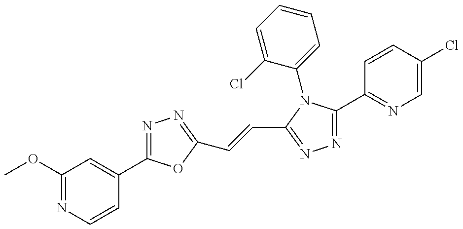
COC1=NC=CC(C2=NN=C(C=CC3=NN=C(C4=NC=C(Cl)C=C4)N3C3=CC=CC=C3Cl)O2)=C1
